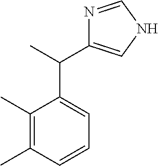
C(C1=CC=CC(C)=C1C)(C)C1=CNC=N1
